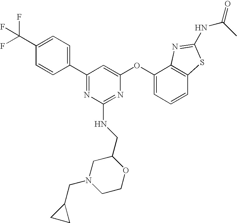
C1(C(F)(F)F)=CC=C(C2=NC(NCC3CN(CC4CC4)CCO3)=NC(OC3=CC=CC4=C3N=C(NC(C)=O)S4)=C2)C=C1
